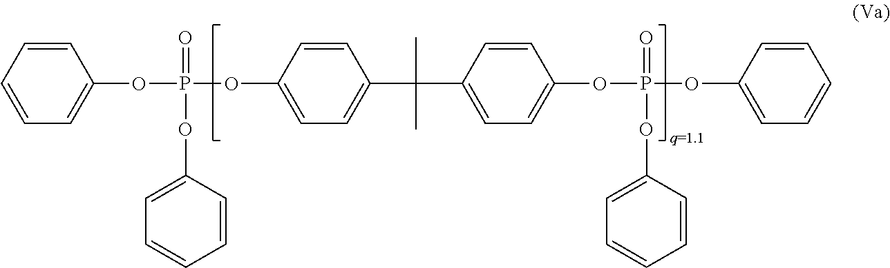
C1=CC=CC=C1OP(OC1=CC=C(C(C)(C)C2=CC=C(OP(OC3=CC=CC=C3)(=O)OC3=CC=CC=C3)C=C2)C=C1)(=O)OC1=CC=CC=C1
